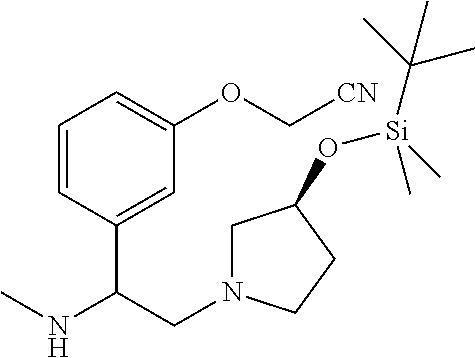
CNC(CN1CC(O[Si](C(C)(C)C)(C)C)CC1)C1=CC(OC[CN])=CC=C1
